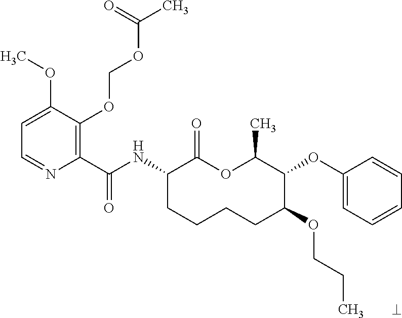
C1(C(NC2CCCCC(OCCC)C(OC3=CC=CC=C3)C(C)OC2=O)=O)=C(OCOC(C)=O)C(OC)=CC=N1
